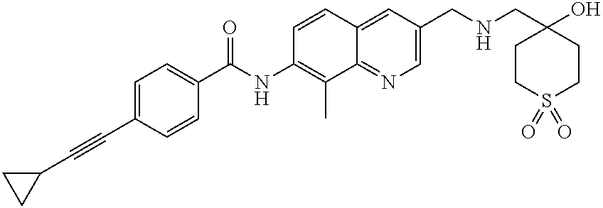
C1=C(C#CC2CC2)C=CC(C(NC2=C(C)C3=NC=C(CNCC4(O)CCS(=O)(=O)CC4)C=C3C=C2)=O)=C1
